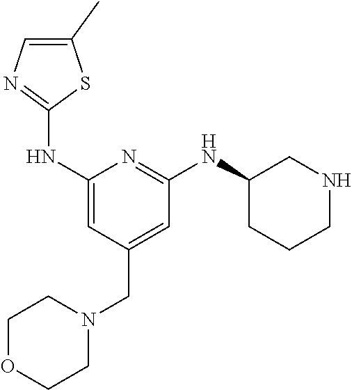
C1(C)=CN=C(NC2=CC(CN3CCOCC3)=CC(NC3CCCNC3)=N2)S1
